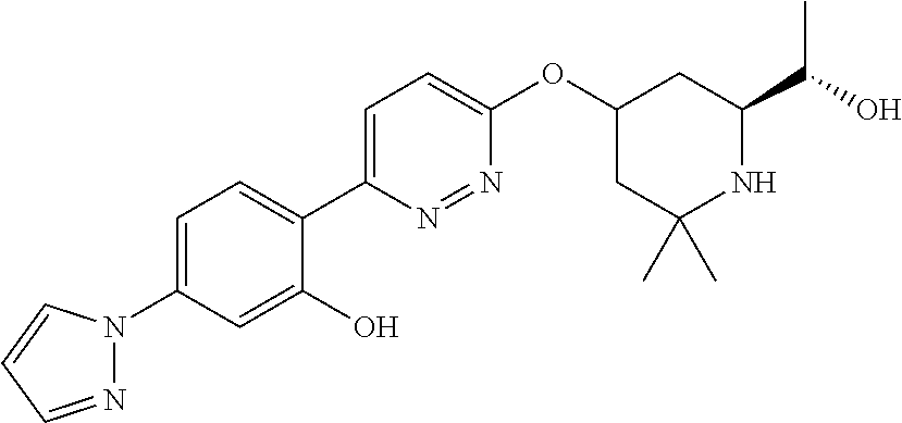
C1=C(N2N=CC=C2)C=C(O)C(C2=CC=C(OC3CC(C)(C)NC(C(O)C)C3)N=N2)=C1
